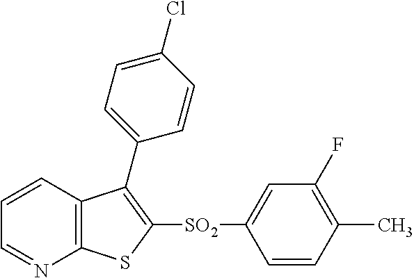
C1=CC2=C(N=C1)SC([SO2]C1=CC(F)=C(C)C=C1)=C2C1=CC=C(Cl)C=C1
